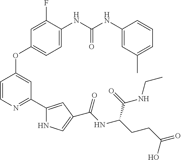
C1=CN=C(C2=CC(C(NC(CCC(=O)O)C(=O)NCC)=O)=CN2)C=C1OC1=CC=C(NC(NC2=CC(C)=CC=C2)=O)C(F)=C1
